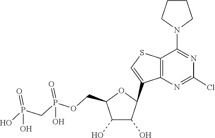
C1(C2C(O)C(O)C(COP(=O)(O)CP(=O)(O)O)O2)=CSC2=C1N=C(Cl)N=C2N1CCCC1
